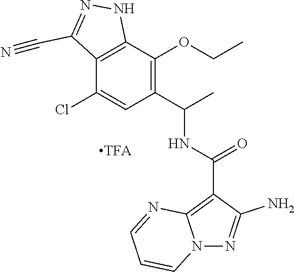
[TFA].C12=C(C(OCC)=C(C(C)NC(=O)C3=C4N(N=C3N)C=CC=N4)C=C1Cl)NN=C2C#N
